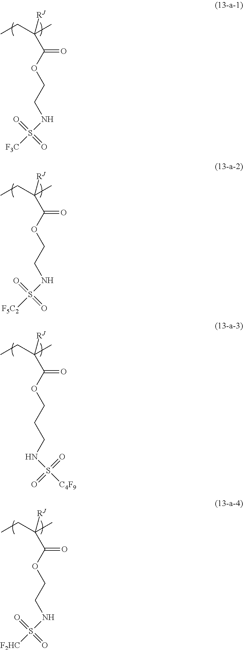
C(COC(C(C)(CC)[RJ])=O)NS([F3C])(=O)=O.C(COC(C(C)(CC)[RJ])=O)NS([F5C2])(=O)=O.C(COC(C(C)(CC)[RJ])=O)CNS([C4F9])(=O)=O.C(COC(C(C)(CC)[RJ])=O)NS([F2HC])(=O)=O
